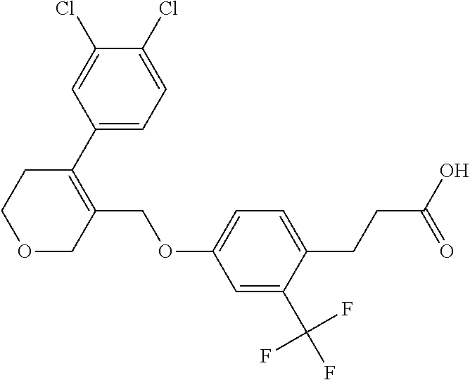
C1(C2=C(COC3=CC=C(CCC(O)=O)C(C(F)(F)F)=C3)COCC2)=CC=C(Cl)C(Cl)=C1
